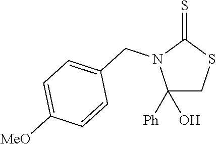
C1([Ph])(O)CSC(=S)N1CC1=CC=C([MeO])C=C1
